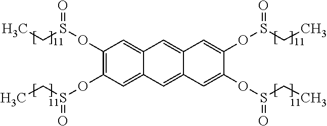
C1(OS(CC)=O)=C(OS(CC)=O)C=C2C(=C1)C=C1C(=C2)C=C(OS(=O)CC)C(OS(=O)CC)=C1
